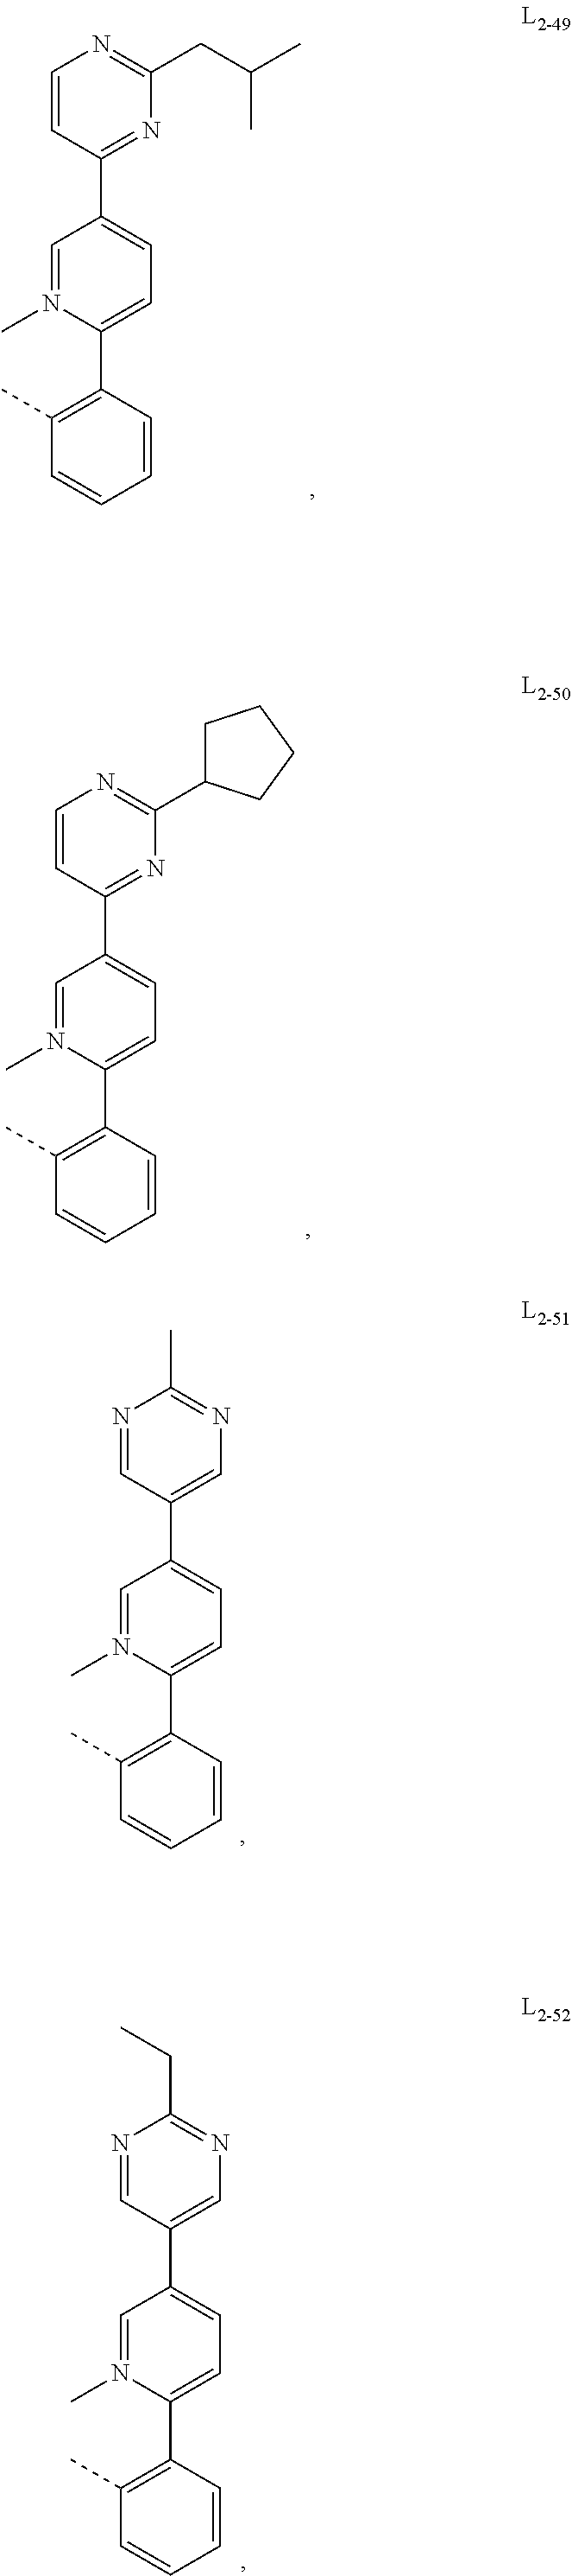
C1(C2=NC(CC(C)C)=NC=C2)=CC=C(C2=C(C)C=CC=C2)N(C)=C1.C1(C2=NC(C3CCCC3)=NC=C2)=CC=C(C2=C(C)C=CC=C2)N(C)=C1.C1(C2=CN=C(C)N=C2)=CC=C(C2=C(C)C=CC=C2)N(C)=C1.C1(C2=CN=C(CC)N=C2)=CC=C(C2=C(C)C=CC=C2)N(C)=C1
